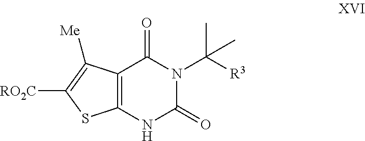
C12=C(NC(=O)N(C([R3])(C)C)C1=O)SC([RO2C])=C2[Me]
